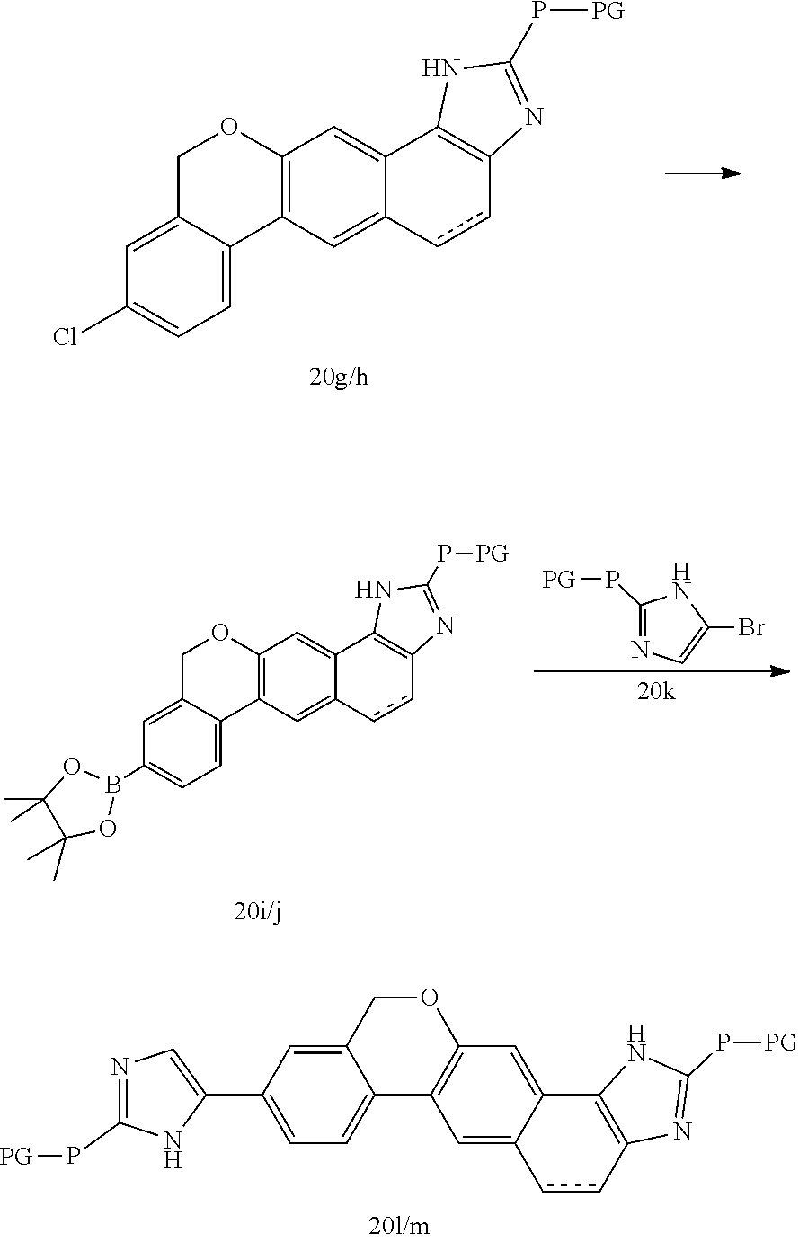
C1C2=CC(Cl)=CC=C2C2=C(O1)C=C1C(=C2)ccC2=C1NC(P[PG])=N2.C1(P[PG])=NC=C(Br)N1.C1C2=CC(B3OC(C)(C)C(C)(C)O3)=CC=C2C2=C(O1)C=C1C(=C2)ccC2=C1NC(P[PG])=N2.C1C2=CC(C3=CN=C(P[PG])N3)=CC=C2C2=C(O1)C=C1C(=C2)ccC2=C1NC(P[PG])=N2
